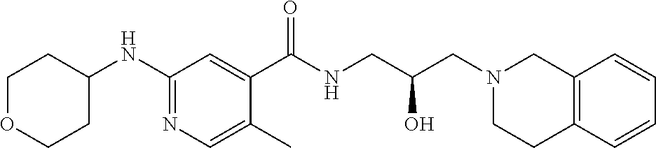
C1(NC2CCOCC2)=NC=C(C)C(C(NCC(CN2CCC3=C(C2)C=CC=C3)O)=O)=C1
